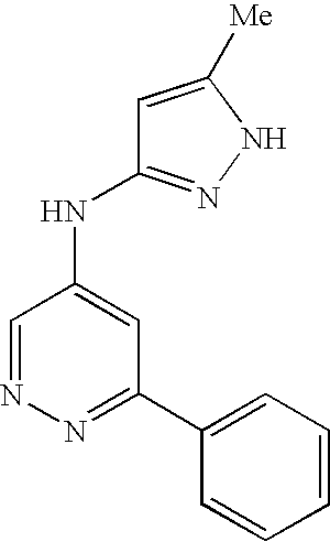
N1=C(C2=CC=CC=C2)C=C(NC2=NNC([Me])=C2)C=N1
